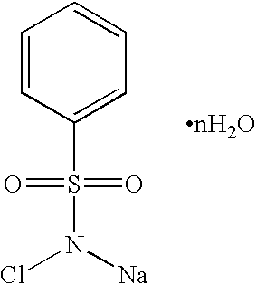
C1=CC(S(=O)(=O)N([Na])Cl)=CC=C1
